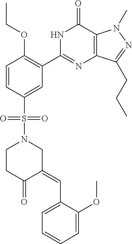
C1=CC(S(=O)(=O)N2CCC(=O)C(=CC3=CC=CC=C3OC)C2)=CC(C2=NC3=C(C(=O)N2)N(C)N=C3CCC)=C1OCC
